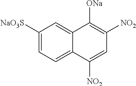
C1([NaO3S])=CC=C2C(=C1)C([ONa])=C([NO2])C=C2[NO2]
